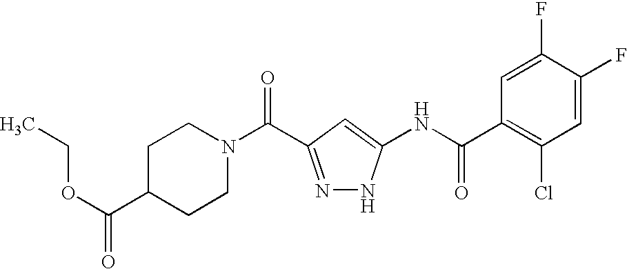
N1(C(=O)C2=NNC(NC(C3=C(Cl)C=C(F)C(F)=C3)=O)=C2)CCC(C(OCC)=O)CC1
